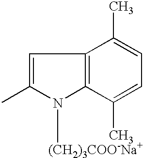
C1=C(C)N([(CH2)3COO-Na+])C2=C1C(C)=CC=C2C
